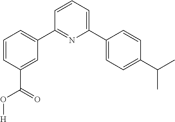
C1=CC(C(O[H])=O)=CC(C2=NC(C3=CC=C(C(C)C)C=C3)=CC=C2)=C1
